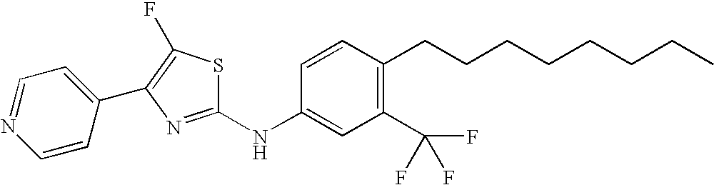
N1=CC=C(C2=C(F)SC(NC3=CC(C(F)(F)F)=C(CCCCCCCC)C=C3)=N2)C=C1
